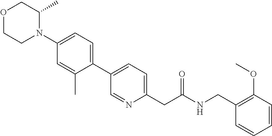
O1CCN(C2=CC=C(C3=CC=C(CC(NCC4=C(OC)C=CC=C4)=O)N=C3)C(C)=C2)C(C)C1
